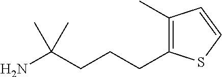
C(C(N)(C)C)CCC1=C(C)C=CS1
